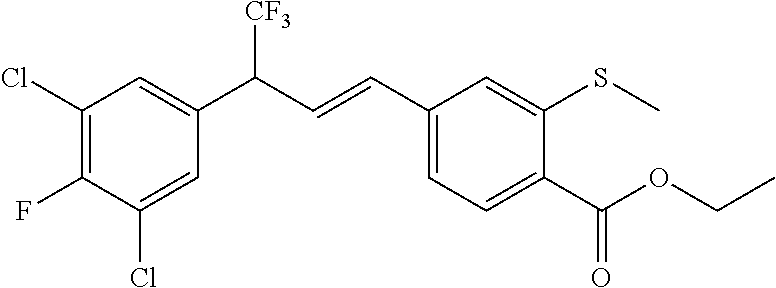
C1(Cl)=C(F)C(Cl)=CC(C(C=CC2=CC=C(C(OCC)=O)C(SC)=C2)[CF3])=C1
